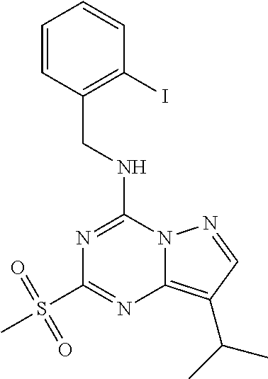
C1=CC(CNC2=NC(S(C)(=O)=O)=NC3=C(C(C)C)C=NN23)=C(I)C=C1
